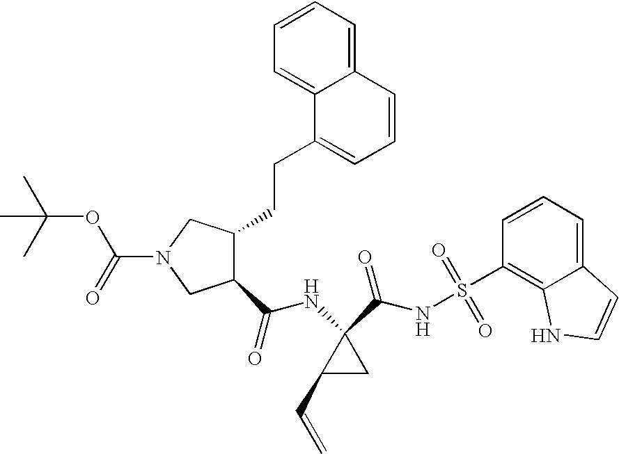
CC(C)(C)OC(=O)N1CC(C(=O)NC2(C(NS(C3=C4C(=CC=C3)C=CN4)(=O)=O)=O)C(C=C)C2)C(CCC2=CC=CC3=CC=CC=C23)C1
